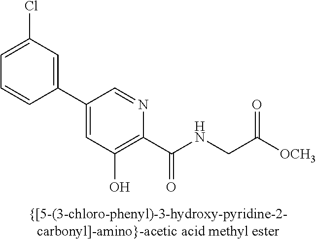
C1(C2=CC(O)=C(C(NCC([OCH3])=O)=O)N=C2)=CC(Cl)=CC=C1
